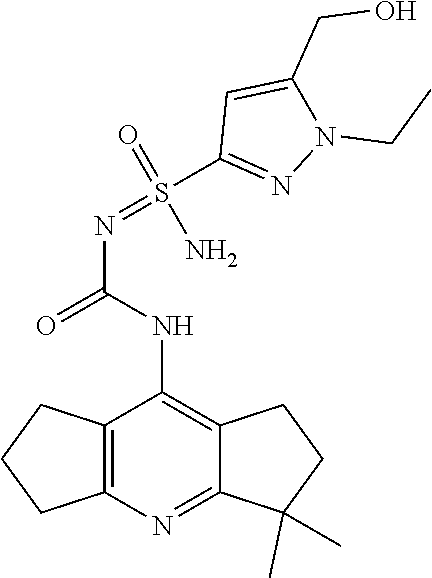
C12=NC3=C(C(NC(=O)N=S(N)(C4=NN(CC)C(CO)=C4)=O)=C1CCC2(C)C)CCC3
